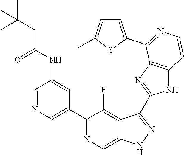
C1=NC=C(C2=NC=C3C(=C2F)C(C2=NC4=C(N2)C=CN=C4C2=CC=C(C)S2)=NN3)C=C1NC(CC(C)(C)C)=O
